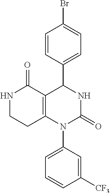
C1([CF3])=CC(N2C3=C(C(C4=CC=C(Br)C=C4)NC2=O)C(=O)NCC3)=CC=C1
